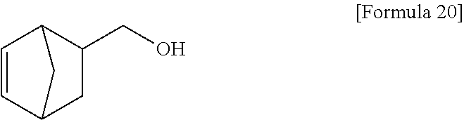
C1=CC2CC(CO)C1C2
